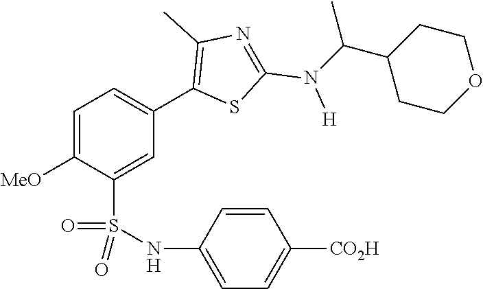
C1=C([MeO])C(S(NC2=CC=C([CO2H])C=C2)(=O)=O)=CC(C2=C(C)N=C(N([H])C(C3CCOCC3)C)S2)=C1
